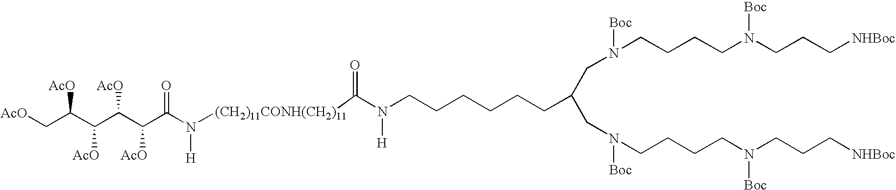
[AcO]CC(C(C(C(C(N([H])[(CH2)11CONH(CH2)11]C(N([H])CCCCCCC(CN([Boc])CCCCN([Boc])CCC[NHBoc])CN([Boc])CCCCN([Boc])CCC[NHBoc])=O)=O)[AcO])[AcO])[AcO])[AcO]
